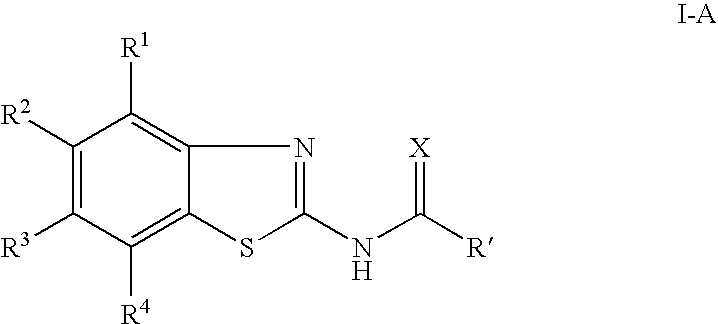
C1([R2])=C([R3])C([R4])=C2C(=C1[R1])N=C(NC([R])=[X])S2
